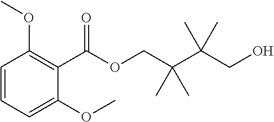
C1=CC=C(OC)C(C(OCC(C(CO)(C)C)(C)C)=O)=C1OC
